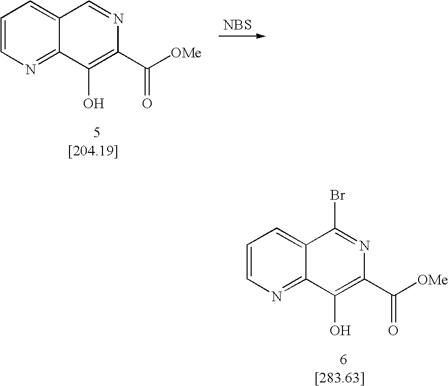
C1=CN=C2C(=C1)C=NC(C([OMe])=O)=C2O.[NBS].C1=CN=C2C(=C1)C(Br)=NC(C([OMe])=O)=C2O
